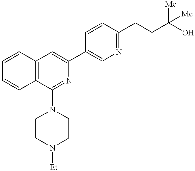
C12=C(C(N3CCN([Et])CC3)=NC(C3=CN=C(CCC(O)([Me])[Me])C=C3)=C1)C=CC=C2
